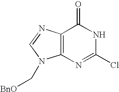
C12=C(N=CN1C[BnO])C(=O)NC(Cl)=N2
